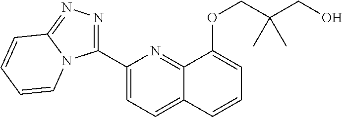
C1(C2=NN=C3N2C=CC=C3)=CC=C2C(=N1)C(OCC(CO)(C)C)=CC=C2
